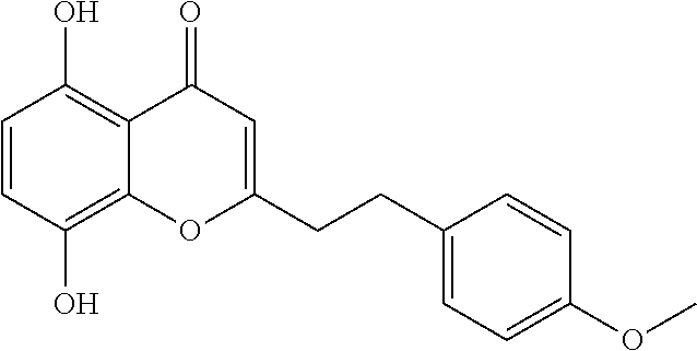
C1=CC(O)=C2C(=C1O)C(=O)C=C(CCC1=CC=C(OC)C=C1)O2
